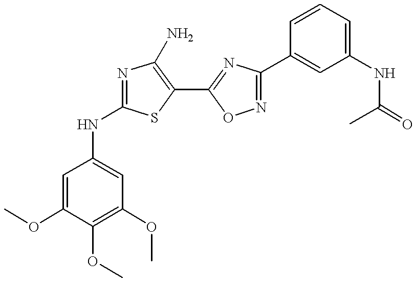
COC1=CC(NC2=NC(N)=C(C3=NC(C4=CC(NC(C)=O)=CC=C4)=NO3)S2)=CC(OC)=C1OC
